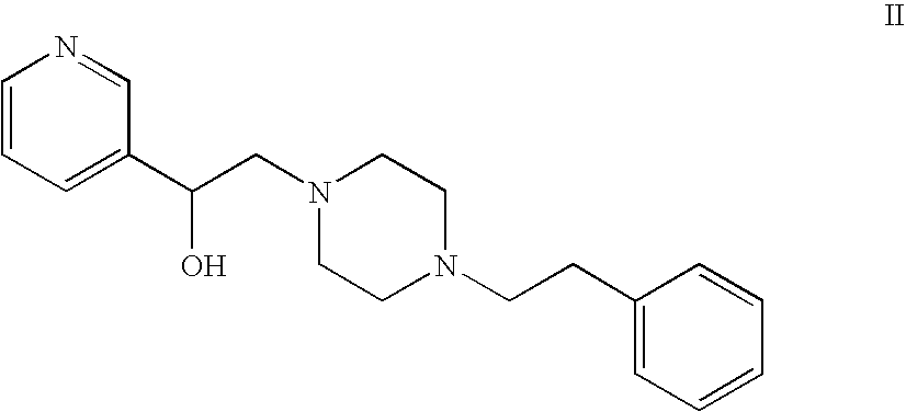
C1=CC=C(C(CN2CCN(CCC3=CC=CC=C3)CC2)O)C=N1
